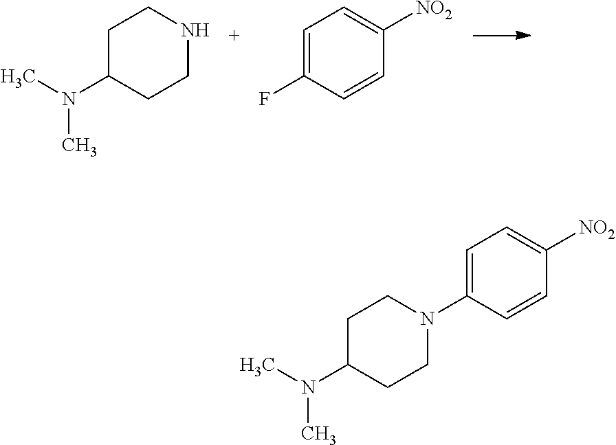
C1C(N(C)C)CCNC1.C1=C(F)C=CC([NO2])=C1.C1C(N(C)C)CCN(C2=CC=C([NO2])C=C2)C1
